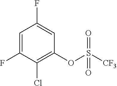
C1=C(F)C(Cl)=C(OS([CF3])(=O)=O)C=C1F
